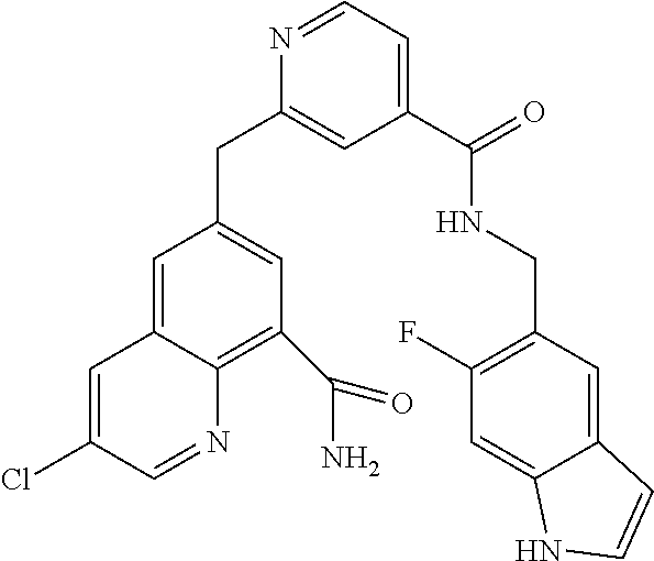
N1=CC=C(C(NCC2=C(F)C=C3C(=C2)C=CN3)=O)C=C1CC1=CC(C(N)=O)=C2C(=C1)C=C(Cl)C=N2
